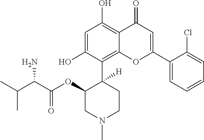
C1=C(O)C(C2([H])C(OC(C(C(C)C)N)=O)CN(C)CC2)=C2C(=C1O)C(=O)C=C(C1=CC=CC=C1Cl)O2
